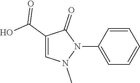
C1=CC(N2C(=O)C(C(O)=O)=CN2C)=CC=C1
